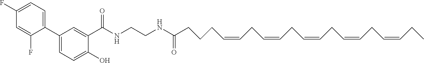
C1(F)=CC=C(C2=CC=C(O)C(C(NCCNC(CCCC=CCC=CCC=CCC=CCC=CCC)=O)=O)=C2)C(F)=C1
